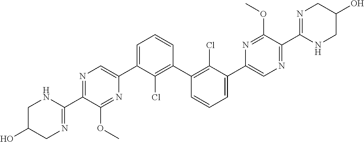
N1=C(C2=NCC(O)CN2)C(OC)=NC(C2=CC=CC(C3=C(Cl)C(C4=CN=C(C5=NCC(O)CN5)C(OC)=N4)=CC=C3)=C2Cl)=C1
